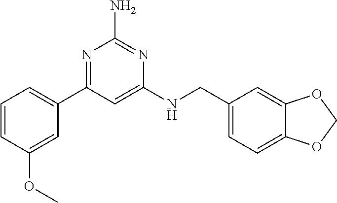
C1(N)=NC(NCC2=CC=C3C(=C2)OCO3)=CC(C2=CC=CC(OC)=C2)=N1
